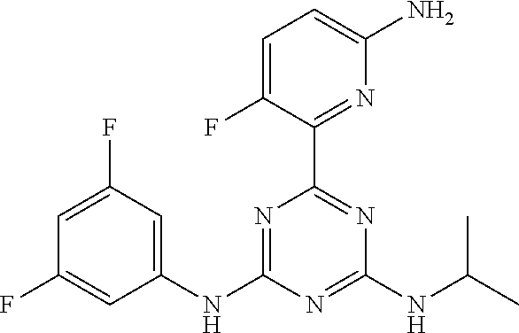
C1=C(F)C=C(NC2=NC(C3=NC(N)=CC=C3F)=NC(NC(C)C)=N2)C=C1F
